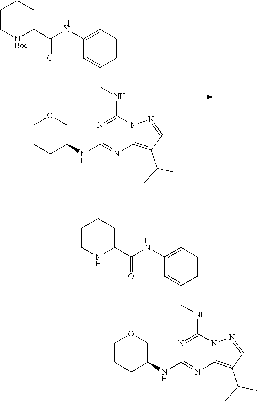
C1(NC(=O)C2CCCC[NBoc]2)=CC=CC(CNC2=NC(NC3COCCC3)=NC3=C(C(C)C)C=NN23)=C1.C1(NC(=O)C2CCCCN2)=CC=CC(CNC2=NC(NC3COCCC3)=NC3=C(C(C)C)C=NN23)=C1
